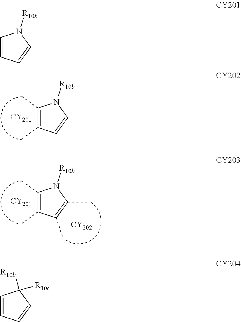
C1(C)=C(C)C=CN1[R10b].[CY201].C1(C)=C(C)C(C)=C(C)N1[R10b].[CY201].[CY202].C1=CC=CN1[R10b].C1=CC=CC1([R10b])[R10c]
